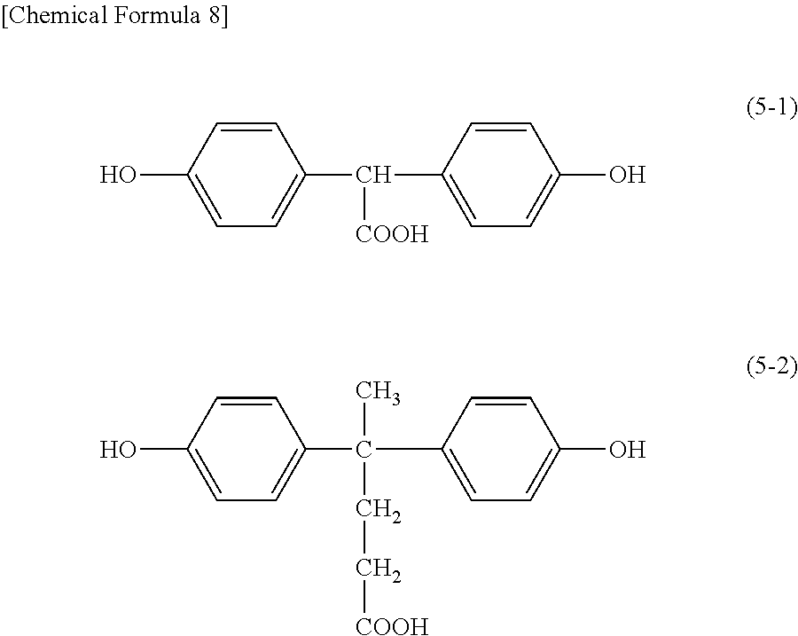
C1=CC(O)=CC=C1C(C1=CC=C(O)C=C1)[COOH].C1=CC(O)=CC=C1C(C1=CC=C(O)C=C1)(CC[COOH])C
